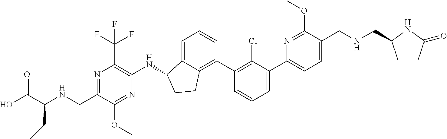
C1(CNC(C(O)=O)CC)=NC(C(F)(F)F)=C(NC2C3=CC=CC(C4=C(Cl)C(C5=CC=C(CNCC6CCC(=O)N6)C(OC)=N5)=CC=C4)=C3CC2)N=C1OC
